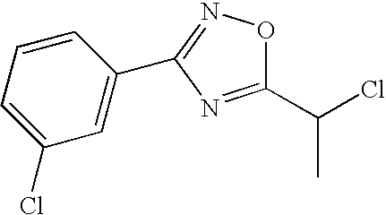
C1(C(Cl)C)=NC(C2=CC(Cl)=CC=C2)=NO1
